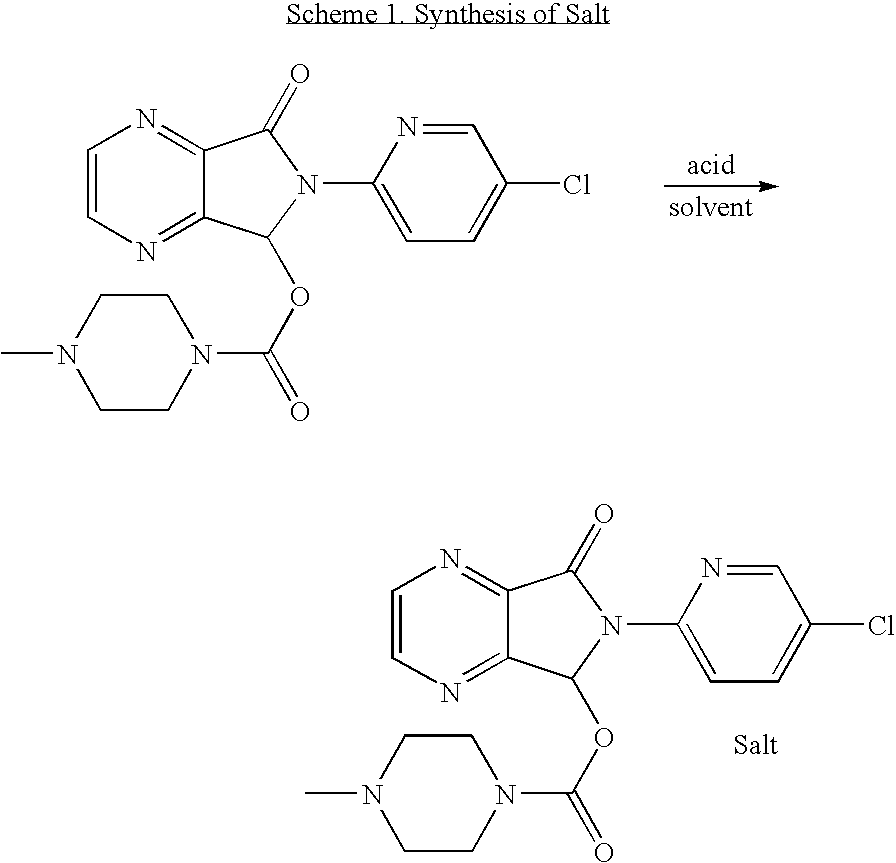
C1=CN=C2C(=N1)C(=O)N(C1=CC=C(Cl)C=N1)C2OC(=O)N1CCN(C)CC1.C1=CN=C2C(=N1)C(=O)N(C1=CC=C(Cl)C=N1)C2OC(=O)N1CCN(C)CC1
